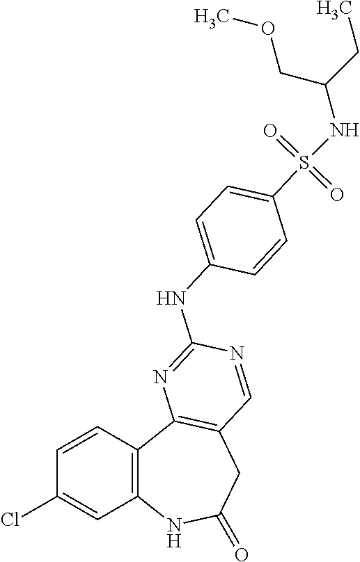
C1=CC2=C(C=C1Cl)NC(=O)CC1=C2N=C(NC2=CC=C(S(=O)(=O)NC(CC)COC)C=C2)N=C1
